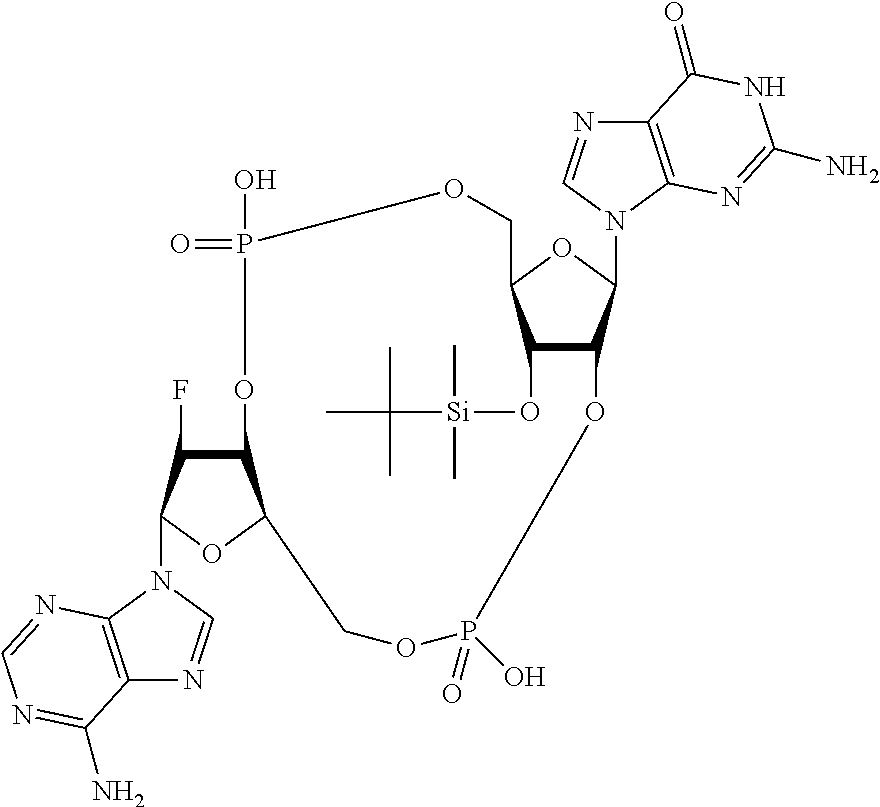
C12C(F)C(N3C=NC4=C3N=CN=C4N)OC1COP(O)(=O)OC1C(O[Si](C)(C)C(C)(C)C)C(OC1N1C3=C(N=C1)C(=O)NC(N)=N3)COP(=O)(O)O2
